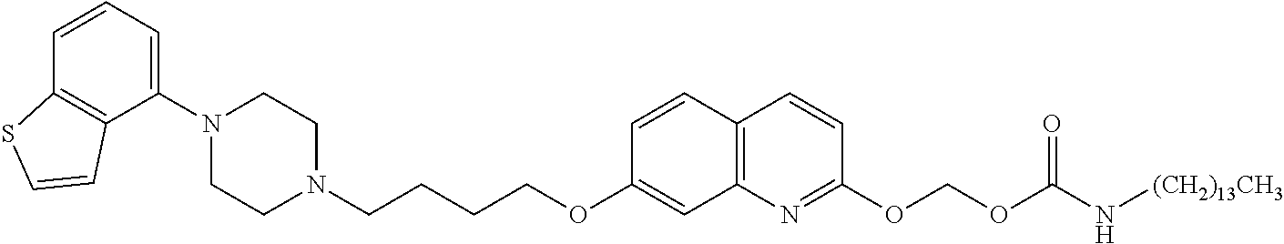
C1(N2CCN(CCCCOC3=CC4=C(C=C3)C=CC(OCOC(N[(CH2)13CH3])=O)=N4)CC2)=CC=CC2=C1C=CS2
